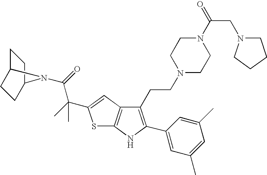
C1(CCN2CCN(C(CN3CCCC3)=O)CC2)=C(C2=CC(C)=CC(C)=C2)NC2=C1C=C(C(C)(C(=O)N1C3CCC1CC3)C)S2
